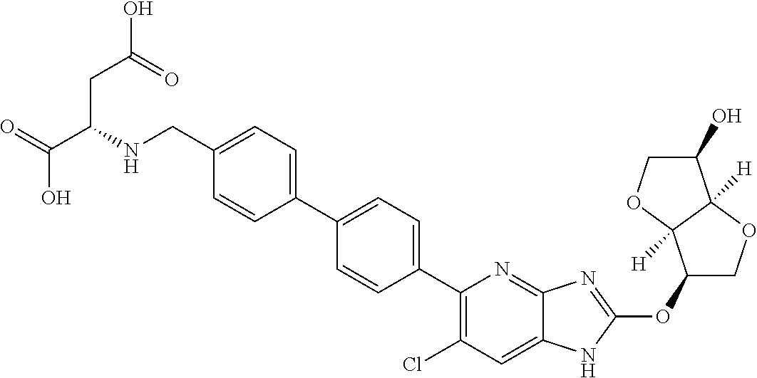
C(C1=CC=C(C2=CC=C(C3=C(Cl)C=C4C(=N3)N=C(OC3COC5([H])C3([H])OCC5O)N4)C=C2)C=C1)NC(C(O)=O)CC(=O)O
